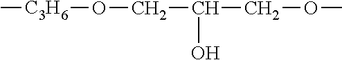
[C3H6](C)OCC(COC)O
